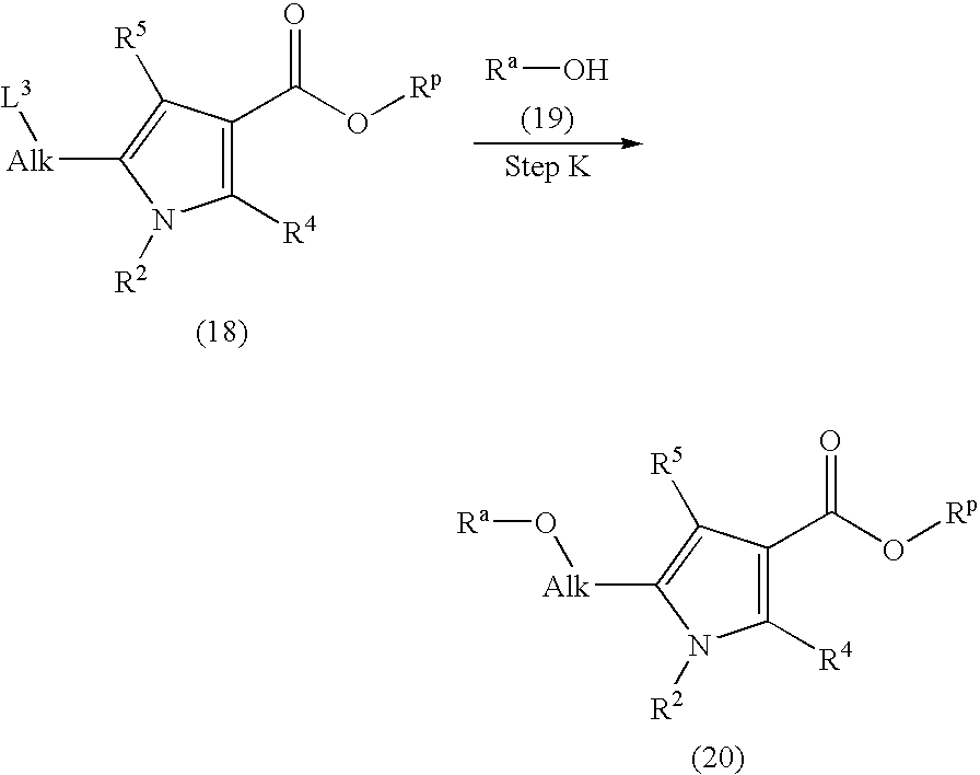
[L3][Alk]C1=C([R5])C(C(O[Rp])=O)=C([R4])N1[R2].[Ra]O.O([Alk]C1=C([R5])C(C(O[Rp])=O)=C([R4])N1[R2])[Ra]
